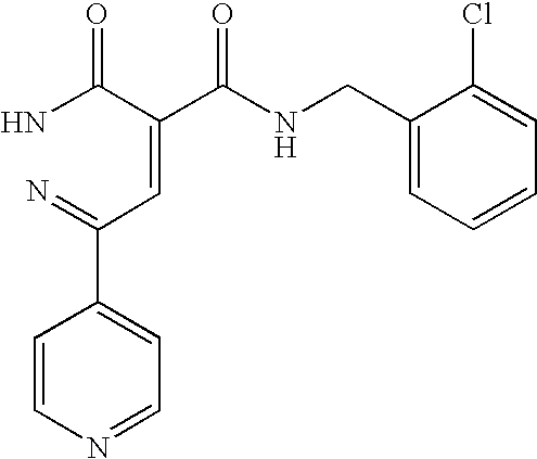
C1=CN=CC=C1C(=N)C=C(C(NCC1=CC=CC=C1Cl)=O)C(N)=O
